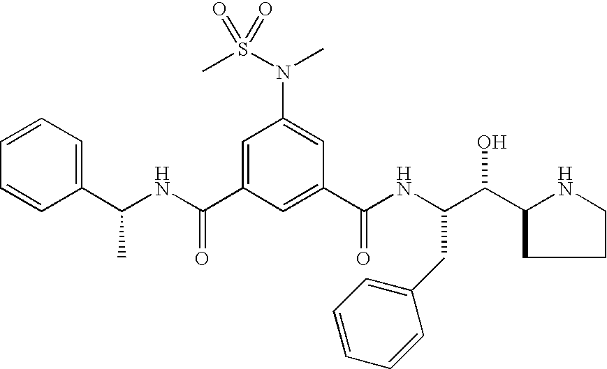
C(C1=CC(N(C)S(=O)(C)=O)=CC(C(NC(C(C2CCCN2)O)CC2=CC=CC=C2)=O)=C1)(NC(C1=CC=CC=C1)C)=O
